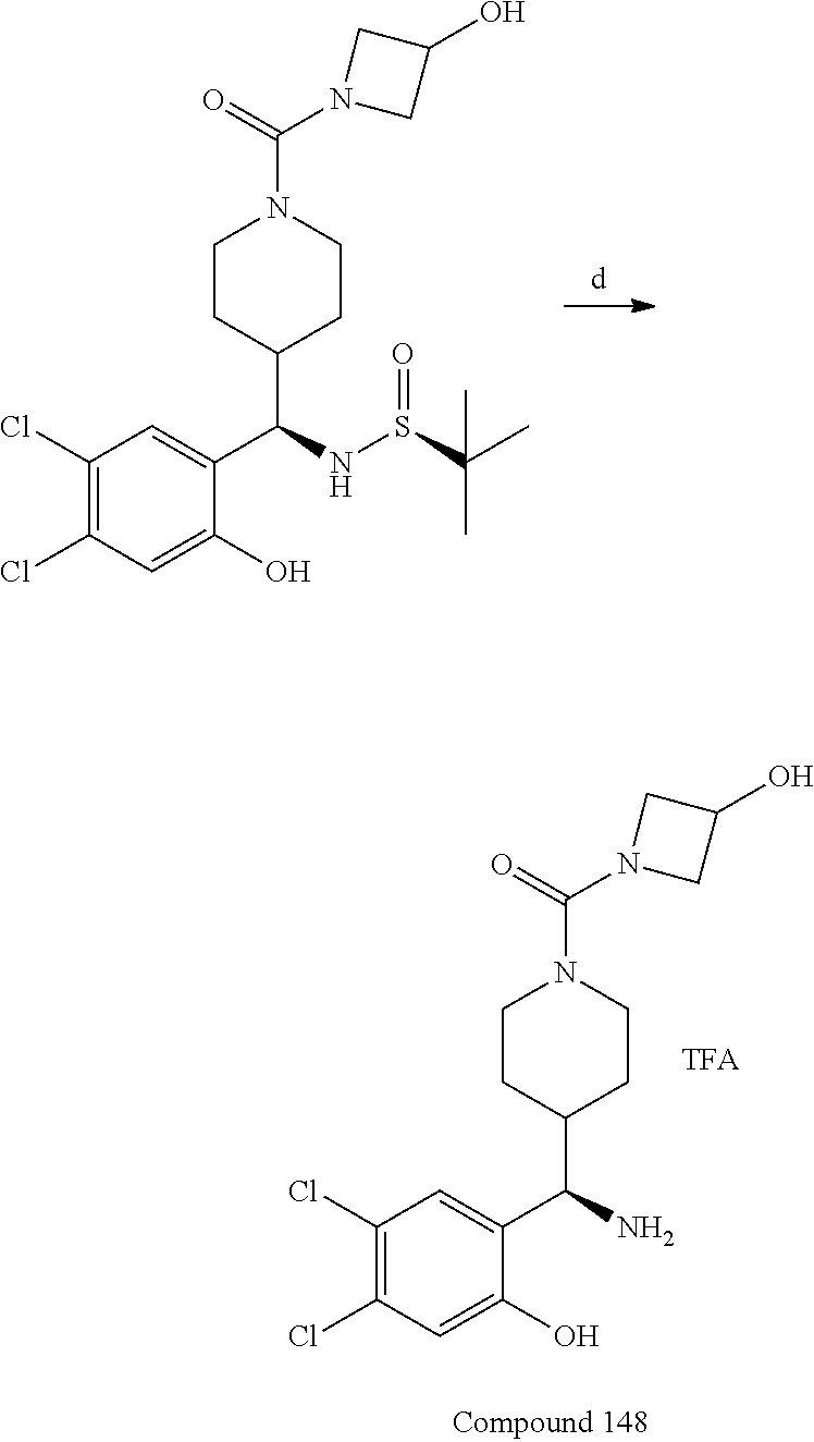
C1(Cl)=C(Cl)C=C(O)C(C(NS(C(C)(C)C)=O)C2CCN(C(N3CC(O)C3)=O)CC2)=C1.C1(Cl)=C(Cl)C=C(O)C(C(N)C2CCN(C(N3CC(O)C3)=O)CC2)=C1
